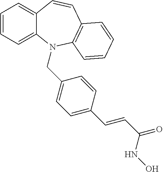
C1=CC=C2C(=C1)C=CC1=C(N2CC2=CC=C(C=CC(=O)NO)C=C2)C=CC=C1
